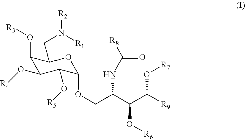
C1(O[R3])C(O[R4])C(O[R5])C(OCC(C(C([R9])O[R7])O[R6])NC(=O)[R8])OC1CN([R1])[R2]
